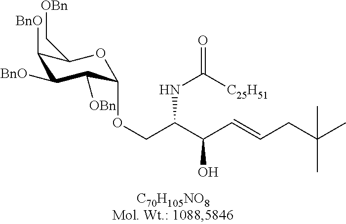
C1([BnO])C([BnO])C([OBn])C(OCC(C(C=CCC(C)(C)C)O)NC(=O)[C25H51])OC1C[OBn]
